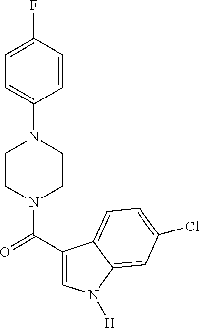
C1=CC(N2CCN(C(=O)C3=CN([H])C4=CC(Cl)=CC=C34)CC2)=CC=C1F
